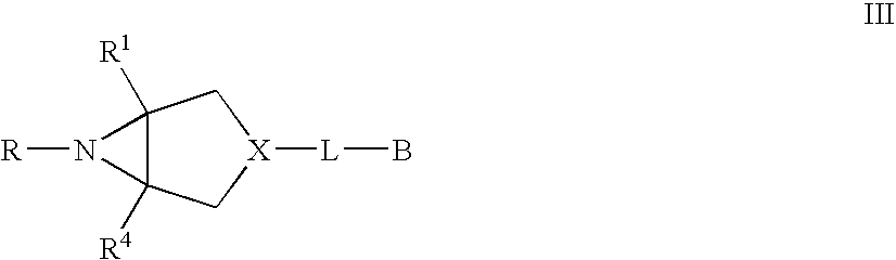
C12([R4])C([R1])(N1[R])C[X]([L]B)C2
